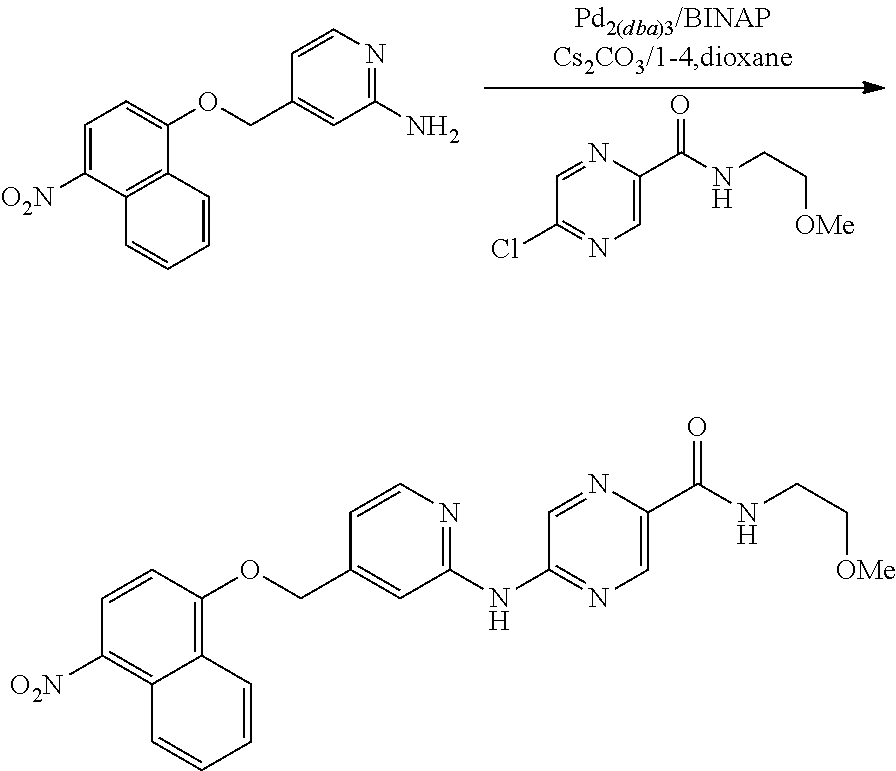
C1=CC(OCC2=CC(NC3=NC=C(C(NCC[OMe])=O)N=C3)=NC=C2)=C2C(=C1[O2N])C=CC=C2.C1=C([O2N])C2=C(C(OCC3=CC(N)=NC=C3)=C1)C=CC=C2.C1=C(C(NCC[OMe])=O)N=CC(Cl)=N1
